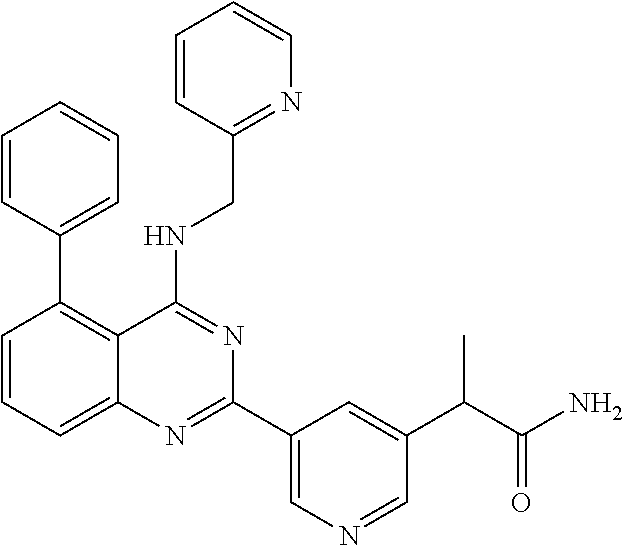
C1=CC=C2C(=C1C1=CC=CC=C1)C(NCC1=NC=CC=C1)=NC(C1=CN=CC(C(C(N)=O)C)=C1)=N2
